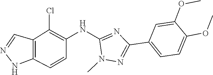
C1(Cl)=C(NC2=NC(C3=CC=C(OC)C(OC)=C3)=NN2C)C=CC2=C1C=NN2
